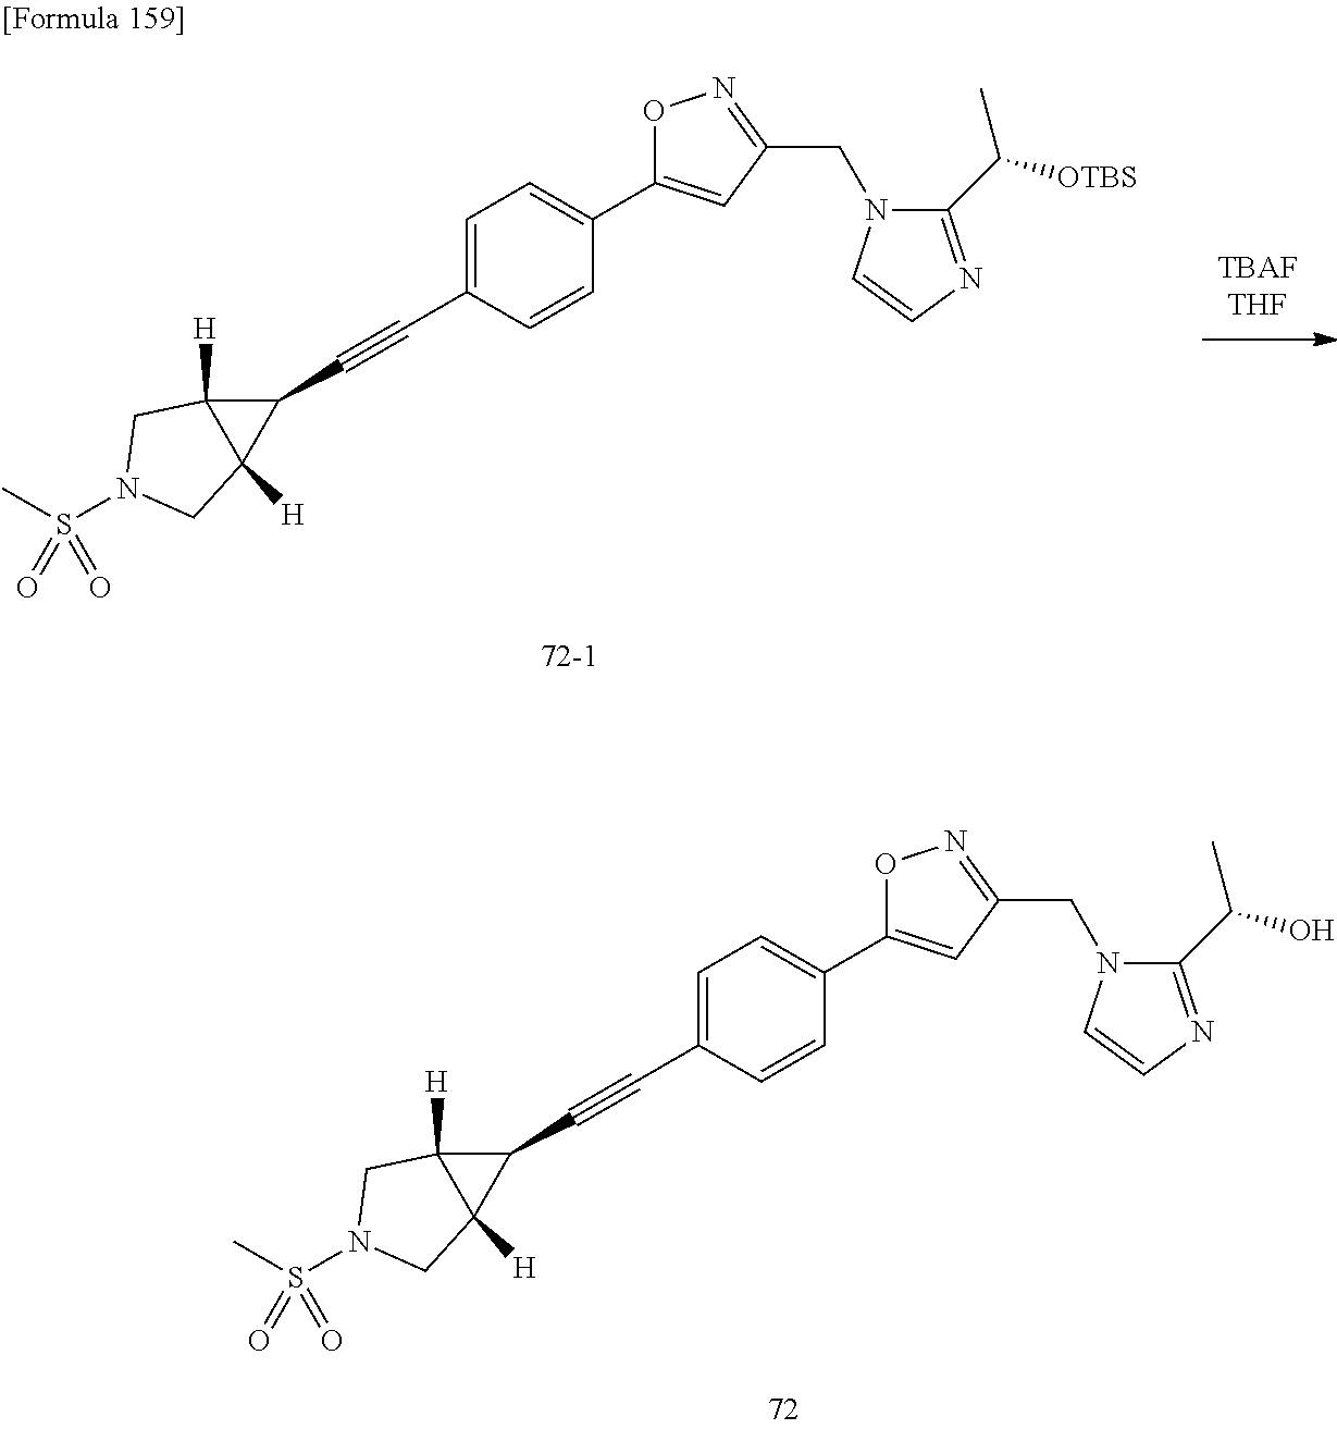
C(C1=CC=C(C2=CC(CN3C(C(O)C)=NC=C3)=NO2)C=C1)#CC1C2([H])C1([H])CN(S(=O)(C)=O)C2.C(C1=CC=C(C2=CC(CN3C(C([OTBS])C)=NC=C3)=NO2)C=C1)#CC1C2([H])C1([H])CN(S(=O)(C)=O)C2
